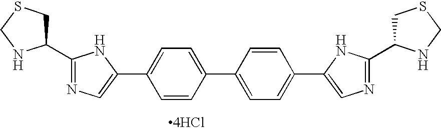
C1(C2CSCN2)=NC=C(C2=CC=C(C3=CC=C(C4=CN=C(C5CSCN5)N4)C=C3)C=C2)N1.[4HCl]
